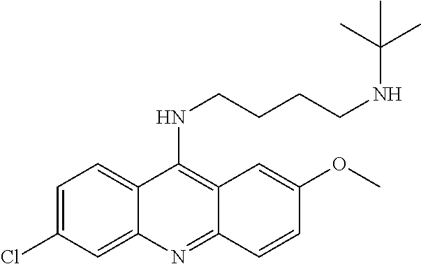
N(C1=C2C=C(OC)C=CC2=NC2=CC(Cl)=CC=C12)CCCCNC(C)(C)C
